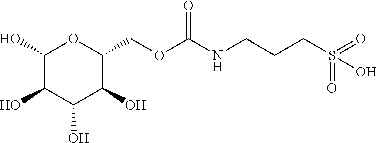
C1(O)C(O)C(O)C(O)C(COC(NCCCS(=O)(=O)O)=O)O1
